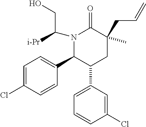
N1(C([i-Pr])CO)C(C2=CC=C(Cl)C=C2)C(C2=CC=CC(Cl)=C2)CC(CC=C)(C)C1=O
